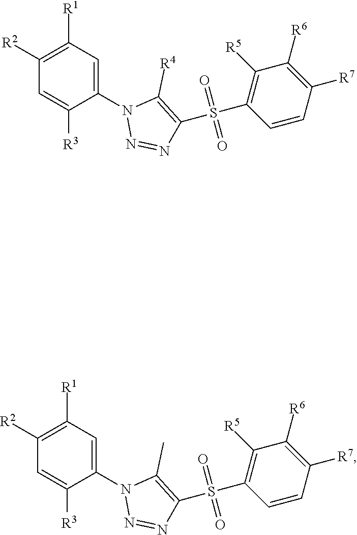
C1([R1])=C([R2])C=C([R3])C(N2N=NC(S(C3=C([R5])C([R6])=C([R7])C=C3)(=O)=O)=C2[R4])=C1.C1([R1])=C([R2])C=C([R3])C(N2N=NC(S(C3=C([R5])C([R6])=C([R7])C=C3)(=O)=O)=C2C)=C1
